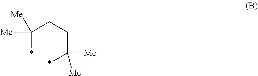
C(*)(CCC(*)([Me])[Me])([Me])[Me]
